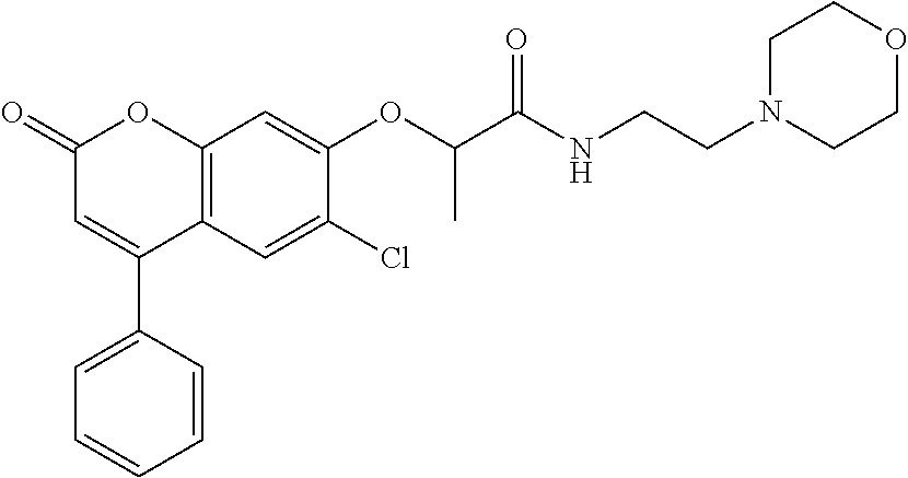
C12=C(C=C(Cl)C(OC(C(NCCN3CCOCC3)=O)C)=C1)C(C1=CC=CC=C1)=CC(=O)O2
